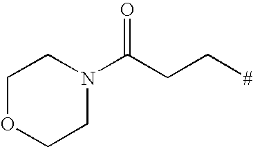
C1OCCN(C(CC[#])=O)C1
